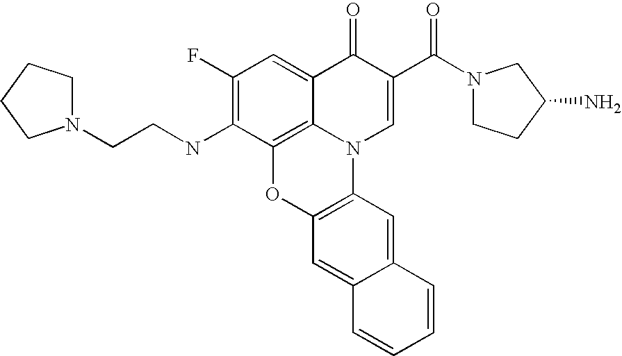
C12=C3C(=CC(F)=C1NCCN1CCCC1)C(=O)C(C(=O)N1CCC(N)C1)=CN3C1=C(O2)C=C2C(=C1)C=CC=C2
